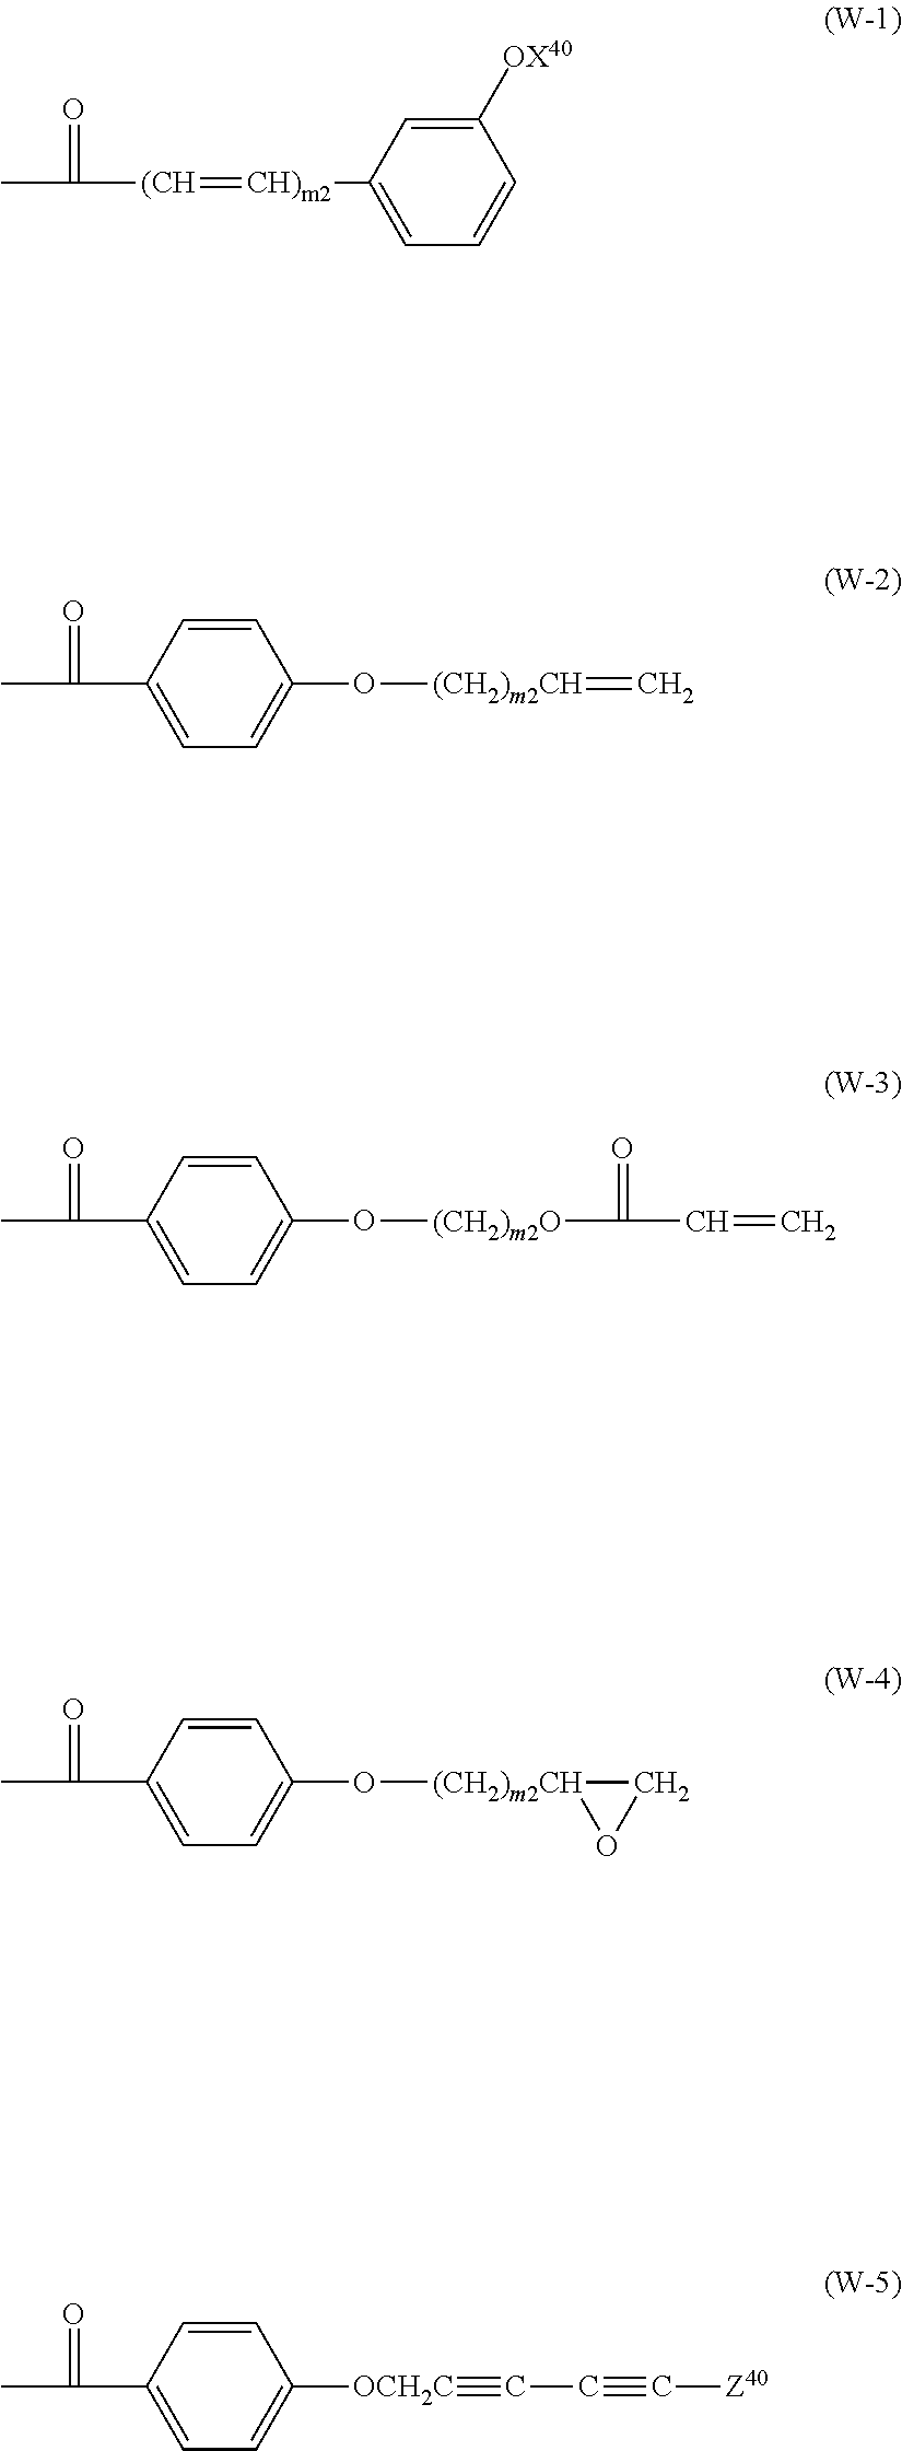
CC(=O)[(CH]=[CH)m2]C1=CC=CC([OX40])=C1.CC(=O)C1=CC=C(O[(CH2)m2CH]=C)C=C1.CC(=O)C1=CC=C(O[(CH2)m2O]C(=O)C=C)C=C1.CC(=O)C1=CC=C(O[(CH2)m2CH]2OC2)C=C1.CC(=O)C1=CC=C([OCH2C]#CC#C[Z40])C=C1
